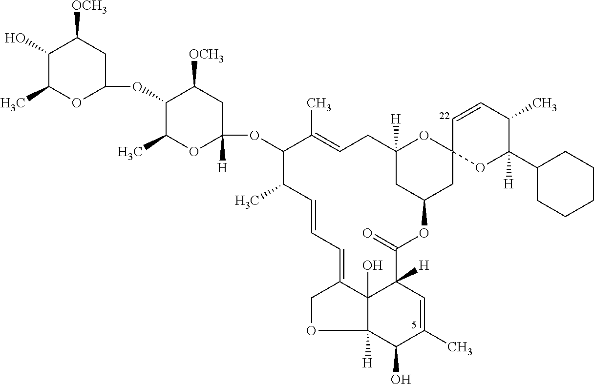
C12([H])CC(CC3(O1)OC(C1CCCCC1)([H])C(C)C=C3)OC(=O)C1([H])C3(O)C(=CC=CC(C)C(OC4([H])CC([OCH3])C(OC5CC([OCH3])C(O)C(C)O5)C(C)O4)C(C)=CC2)COC3([H])C(O)C(C)=C1
